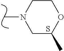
C1COC(C)CN1C.S
